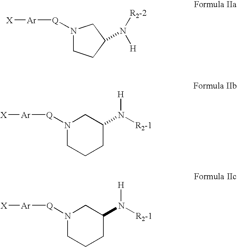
N1([Q][Ar][X])CCC(N([H])[R2-2])C1.N1([Q][Ar][X])CCCC(N([R2-1])[H])C1.N1([Q][Ar][X])CCCC(N([R2-1])[H])C1
